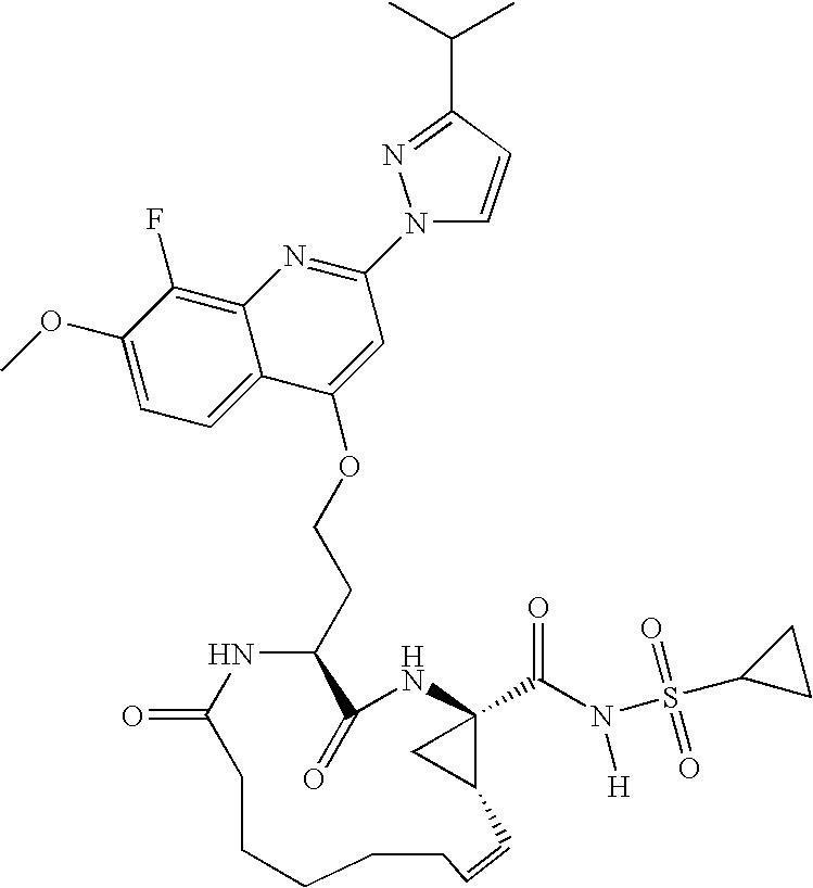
C1(OC)=CC=C2C(=C1F)N=C(N1C=CC(C(C)C)=N1)C=C2OCCC1C(=O)NC2(C(N(S(C3CC3)(=O)=O)[H])=O)C(C2)C=CCCCCCC(=O)N1
